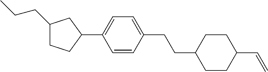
C1(CCC)CCC(C2=CC=C(CCC3CCC(C=C)CC3)C=C2)C1
